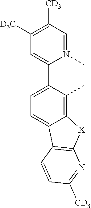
C1([CD3])=C([D3C])C=C(C2=CC=C3C(=C2C)[X]C2=C3C=CC([CD3])=N2)N(C)=C1
